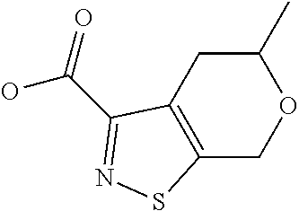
C12=C(CC(C)OC1)C(C(=O)O)=NS2
